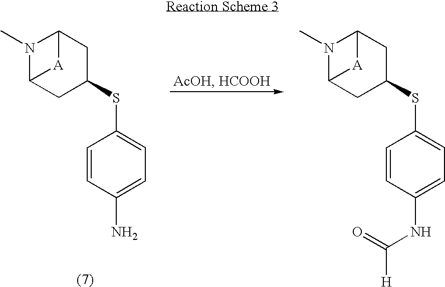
N1(C)C2CC(SC3=CC=C(N)C=C3)CC1[A]2.N1(C)C2CC(SC3=CC=C(NC(=O)[H])C=C3)CC1[A]2
